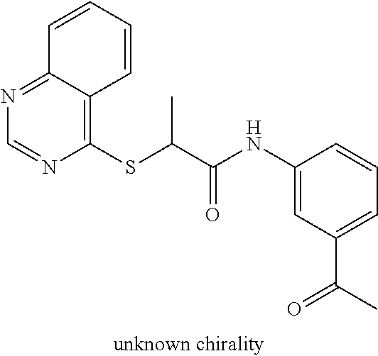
N1=C2C(=C(SC(C(NC3=CC(C(C)=O)=CC=C3)=O)C)N=C1)C=CC=C2
